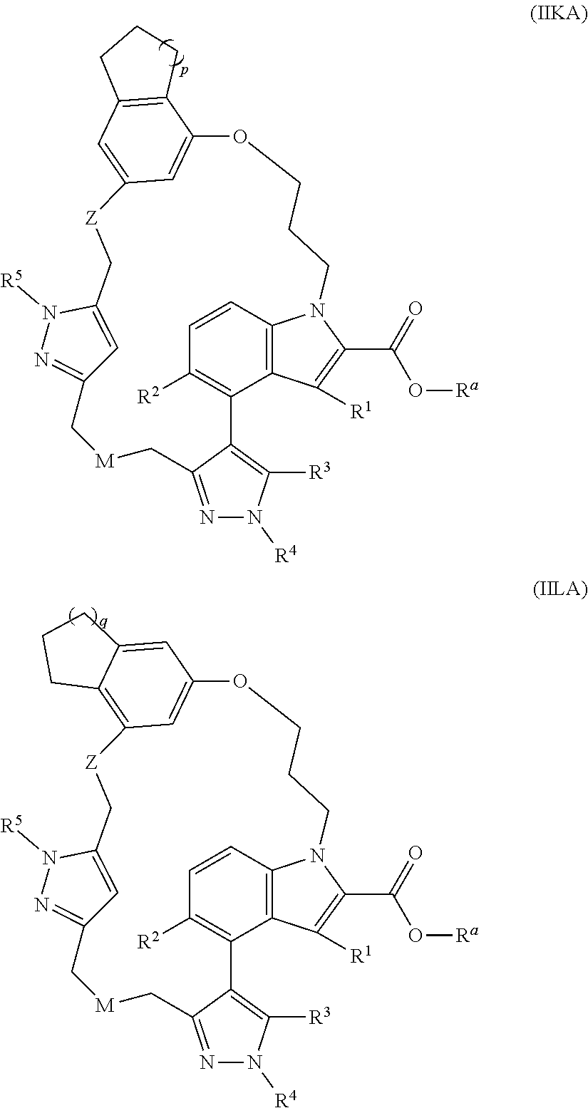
C1=CC2=C3C(=C1[R2])C1=C([R3])N([R4])N=C1C[M]CC1=NN([R5])C(=C1)C[Z]C1=C4C(=CC(=C1)OCCCN2C(C(=O)O[Ra])=C3[R1])CCC4.C1=CC2=C3C(=C1[R2])C1=C([R3])N([R4])N=C1C[M]CC1=NN([R5])C(=C1)C[Z]C1=CC4=C(C(=C1)OCCCN2C(C(=O)O[Ra])=C3[R1])CCC4
